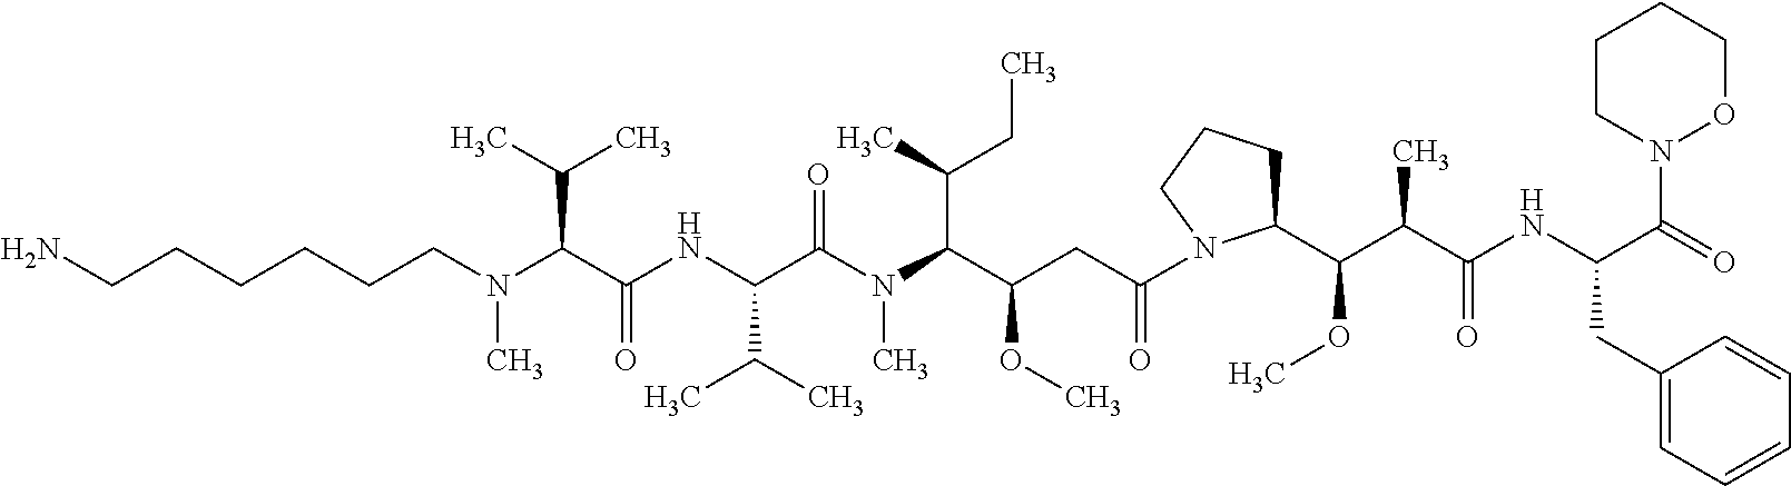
C1(C(OC)C(C(NC(C(=O)N2OCCCC2)CC2=CC=CC=C2)=O)C)CCCN1C(CC(C(N(C(C(NC(C(N(CCCCCCN)C)C(C)C)=O)C(C)C)=O)C)C(C)CC)OC)=O
